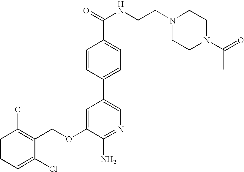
C1=CC(Cl)=C(C(OC2=CC(C3=CC=C(C(NCCN4CCN(C(=O)C)CC4)=O)C=C3)=CN=C2N)C)C(Cl)=C1
